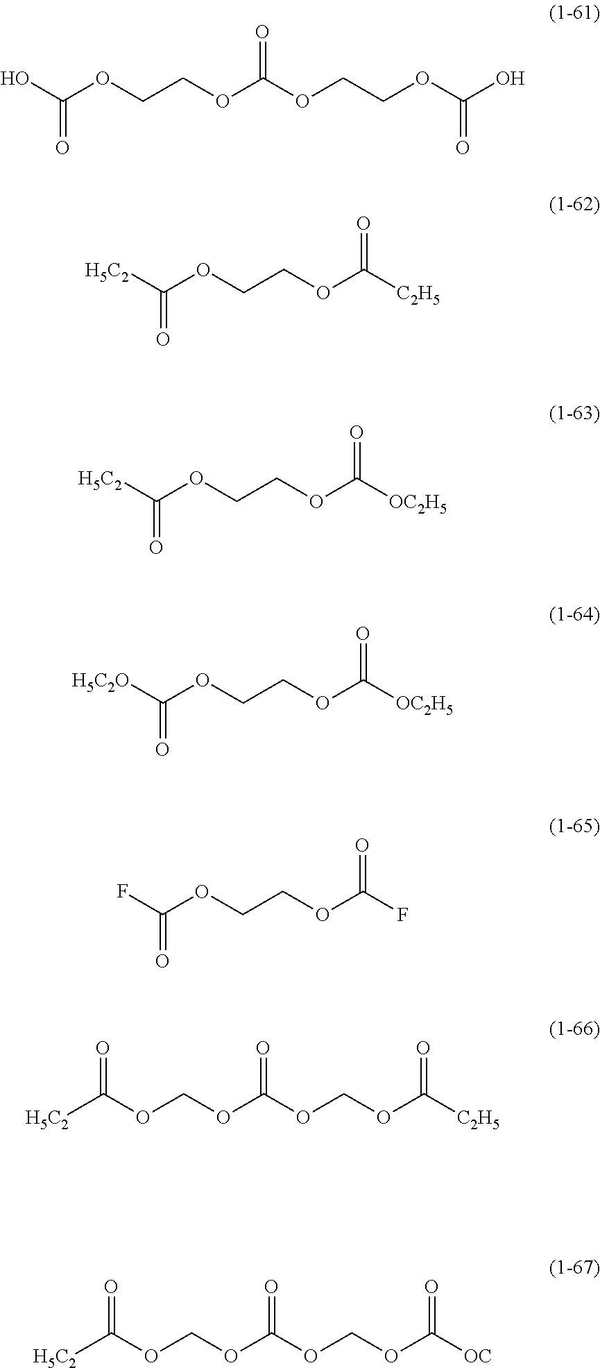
OC(OCCOC(=O)OCCOC(O)=O)=O.[H5C2]C(OCCOC(=O)[C2H5])=O.[H5C2]C(OCCOC(=O)[OC2H5])=O.[H5C2O]C(OCCOC(=O)[OC2H5])=O.FC(OCCOC(=O)F)=O.[H5C2]C(OCOC(=O)OCOC([C2H5])=O)=O.[H5C2]C(OCOC(=O)OCOC([OC])=O)=O
